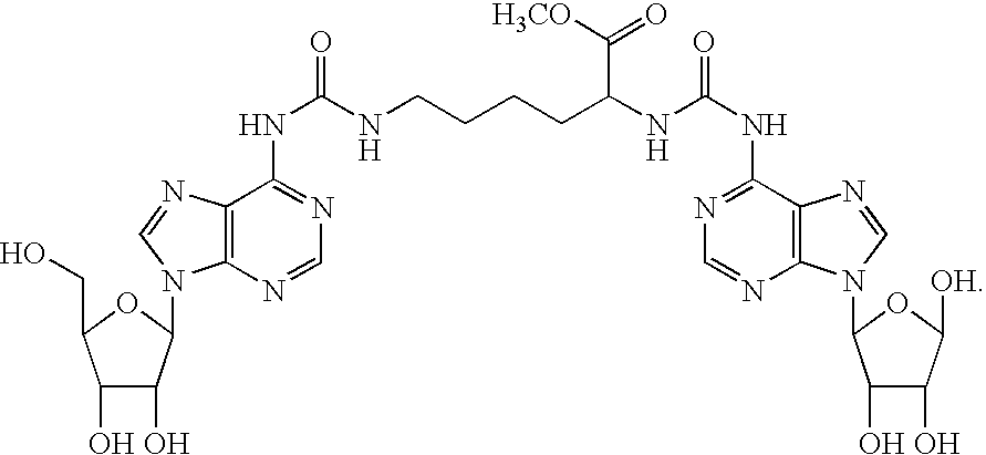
C(NC1=NC=NC2=C1N=CN2C1C(O)C(O)C([OH])O1)(=O)NC(CCCCNC(=O)NC1=NC=NC2=C1N=CN2C1C(O)C(O)C(CO)O1)C([H3CO])=O
